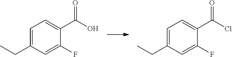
C1=C(CC)C=C(F)C(C(O)=O)=C1.C1=C(CC)C=C(F)C(C(Cl)=O)=C1
